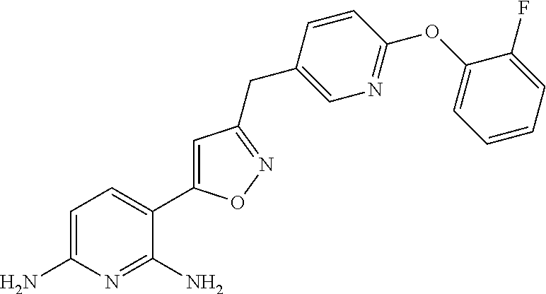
C1=C(N)N=C(N)C(C2=CC(CC3=CN=C(OC4=CC=CC=C4F)C=C3)=NO2)=C1
